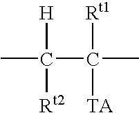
CC(C(C)([Rt1])[TA])([H])[Rt2]
